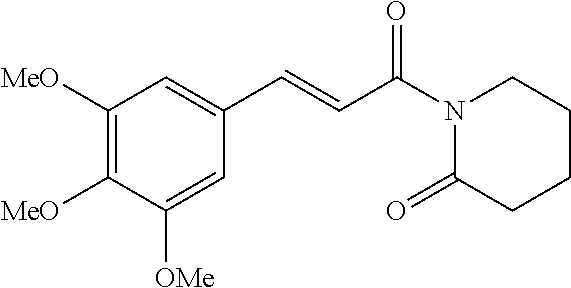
C1([MeO])=C([MeO])C([OMe])=CC(C=CC(N2C(=O)CCCC2)=O)=C1
